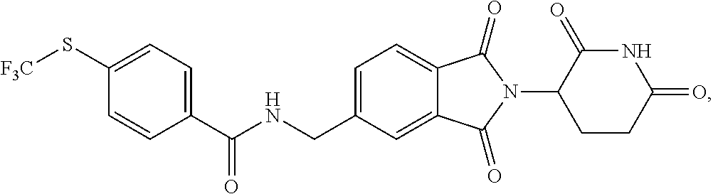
C1=C(CNC(C2=CC=C(S[F3C])C=C2)=O)C=C2C(=C1)C(=O)N(C1CCC(=O)NC1=O)C2=O
